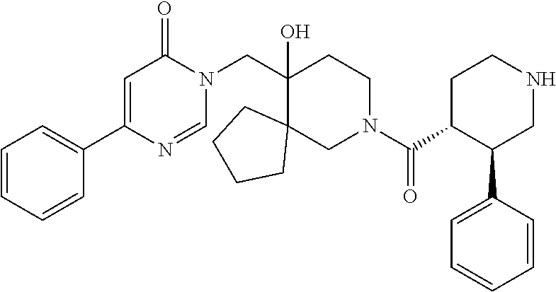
C1(C2=CC=CC=C2)=CC(=O)N(CC2(O)C3(CN(C(=O)C4C(C5=CC=CC=C5)CNCC4)CC2)CCCC3)C=N1
